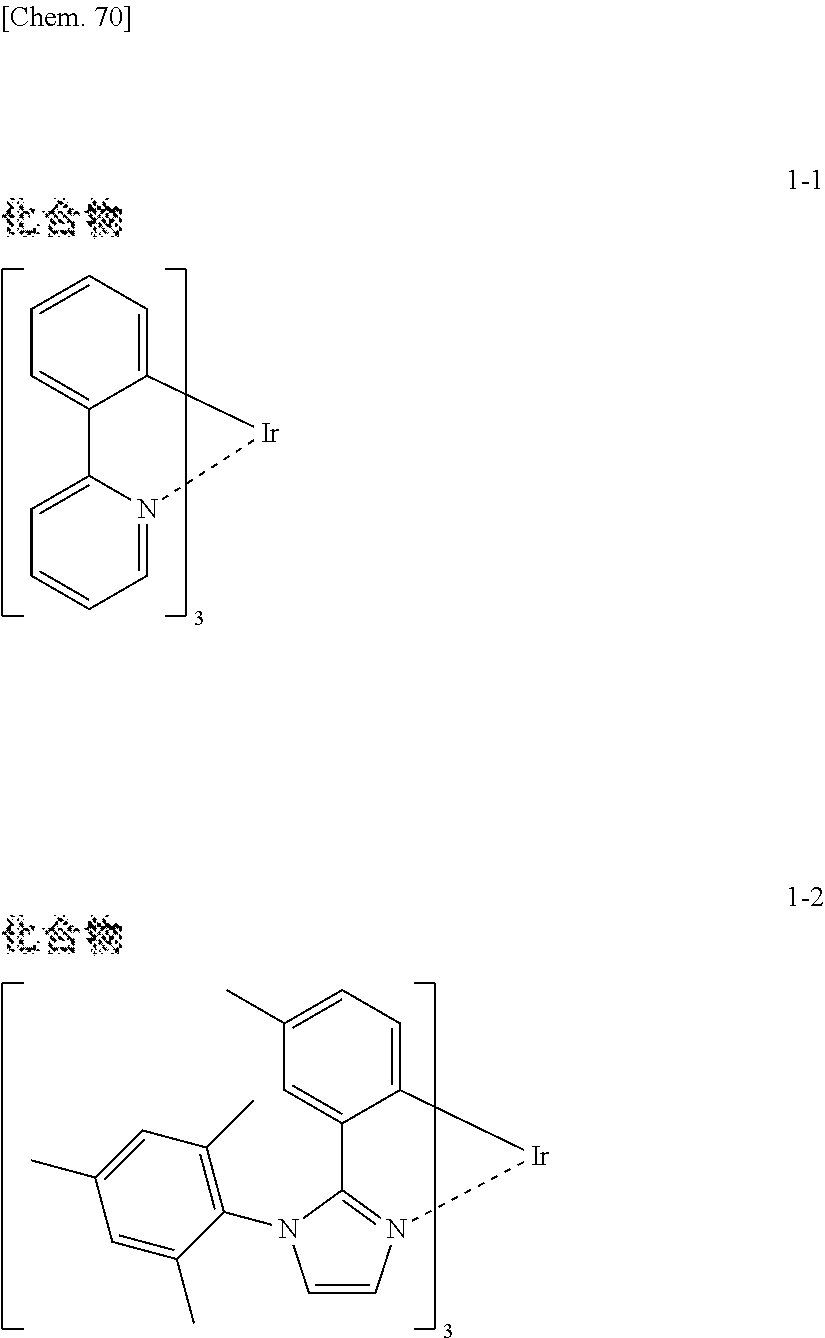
C1=N2C(=CC=C1)C1=CC=CC=C1[Ir]2.C12=CC=C(C)C=C1C1=N(C=CN1C1=C(C)C=C(C)C=C1C)[Ir]2
